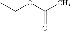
C(=O)(OCC)C
